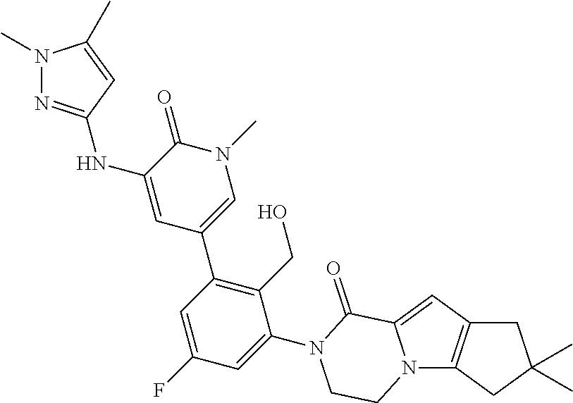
N12C3=C(C=C1C(=O)N(C1=CC(F)=CC(C4=CN(C)C(=O)C(NC5=NN(C)C(C)=C5)=C4)=C1CO)CC2)CC(C)(C)C3
